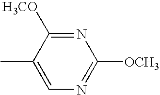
N1=C([H3CO])C(C)=CN=C1[OCH3]
